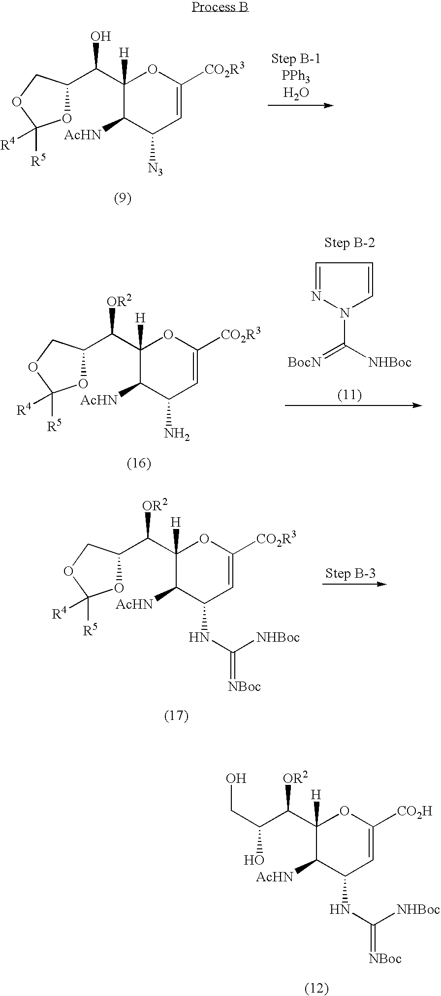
C1(C(O)C2OC([R5])([R4])OC2)([H])C([AcHN])C([N3])C=C([CO2R3])O1.C1(C([OR2])C2OC([R5])([R4])OC2)([H])C([AcHN])C(N)C=C([CO2R3])O1.C(N1N=CC=C1)([NHBoc])=[BocN].C1(C([OR2])C2OC([R5])([R4])OC2)([H])C([AcHN])C(NC(=[NBoc])[NHBoc])C=C([CO2R3])O1.C1(C([OR2])C(CO)O)([H])C([AcHN])C(NC(=[NBoc])[NHBoc])C=C([CO2H])O1
